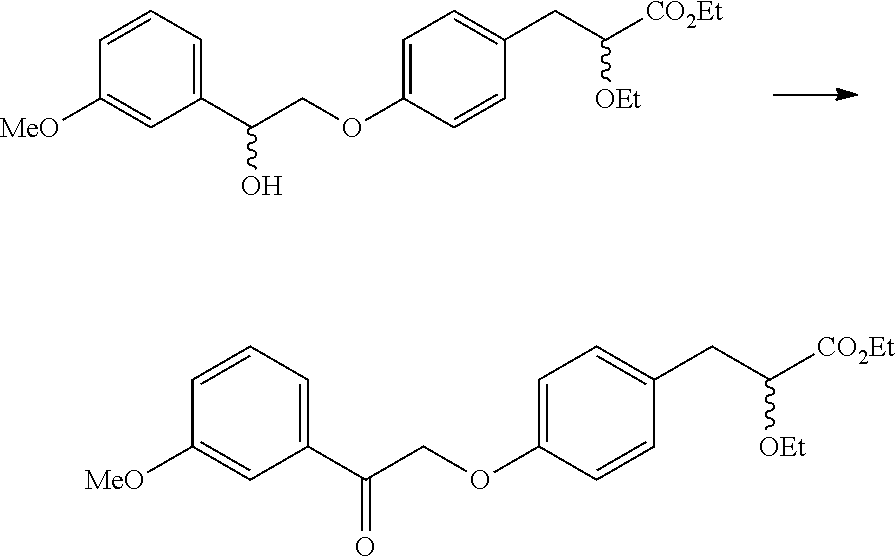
C1=C(OCC(C2=CC=CC([MeO])=C2)O)C=CC(CC([CO2Et])[OEt])=C1.C1=C(OCC(C2=CC=CC([MeO])=C2)=O)C=CC(CC([CO2Et])[OEt])=C1
